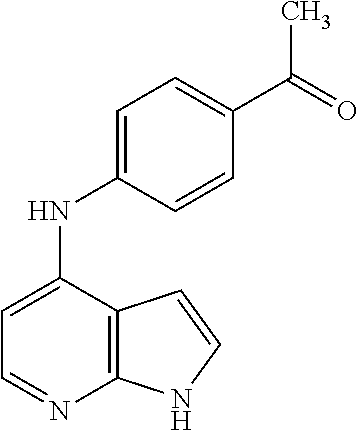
C1=C(NC2=CC=C(C(=O)C)C=C2)C2=C(N=C1)NC=C2
